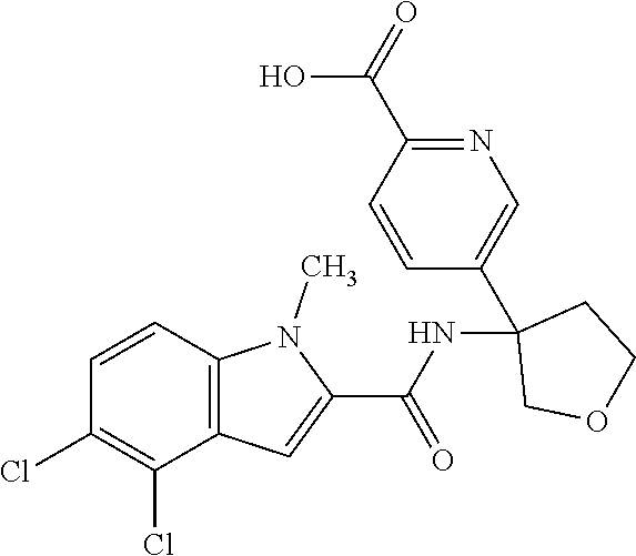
C12=C(C=CC(Cl)=C1Cl)N(C)C(C(NC1(C3=CN=C(C(=O)O)C=C3)COCC1)=O)=C2
